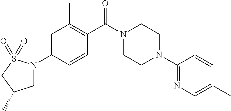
C1=C(N2CC(C)CS2(=O)=O)C=CC(C(N2CCN(C3=NC=C(C)C=C3C)CC2)=O)=C1C
